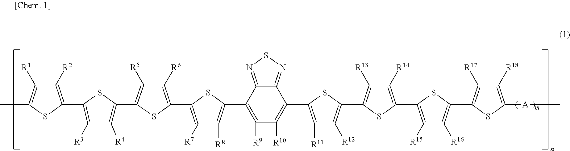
CC1=C([R1])C([R2])=C(C2=C([R3])C([R4])=C(C3=C([R5])C([R6])=C(C4=C([R7])C([R8])=C(C5=C([R9])C([R10])=C(C6=C([R11])C([R12])=C(C7=C([R13])C([R14])=C(C8=C([R15])C([R16])=C(C9=C([R17])C([R18])=C([A]C)S9)S8)S7)S6)C6=NSN=C56)S4)S3)S2)S1
